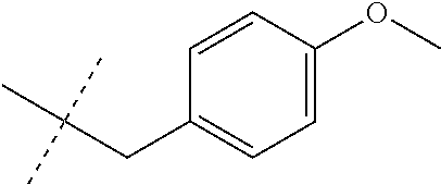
C1=CC(OC)=CC=C1CC(C)(C)C
